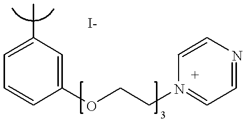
C1=C(C)C=C(OCCN2=CC=NC=C2)C=C1
